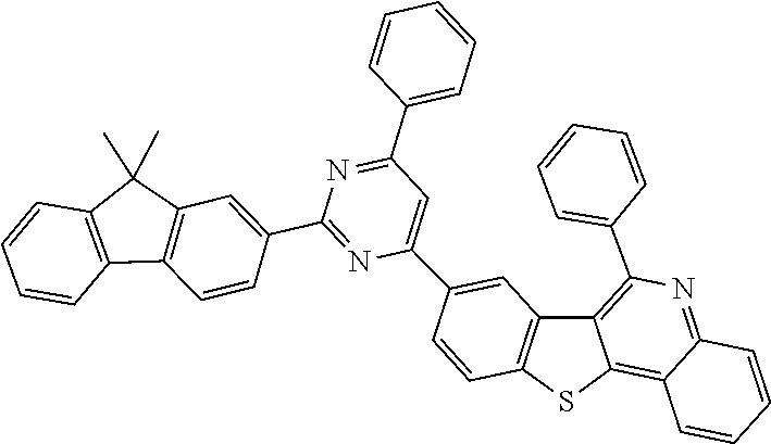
C1=C(C2=NC(C3=CC4=C(SC5=C6C(=NC(C7=CC=CC=C7)=C45)C=CC=C6)C=C3)=CC(C3=CC=CC=C3)=N2)C=CC2=C1C(C)(C)C1=C2C=CC=C1
